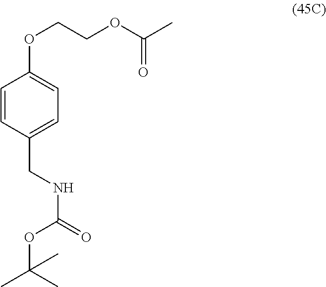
O(C1=CC=C(CNC(=O)OC(C)(C)C)C=C1)CCOC(C)=O
